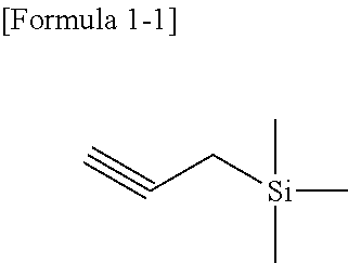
C#CC[Si](C)(C)C
